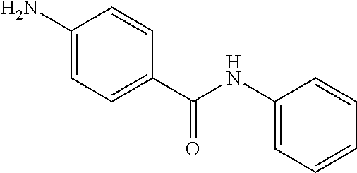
C1(N)=CC=C(C(=O)NC2=CC=CC=C2)C=C1
